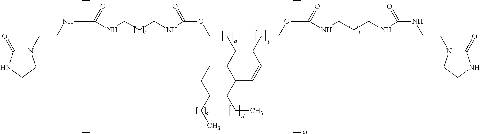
N1(CCNC(NCCCNC(=O)OCCC2C(CCCCC)C(CCC)C=CC2CCOC(=O)NCCCNC(NCCN2C(=O)NCC2)=O)=O)C(=O)NCC1
